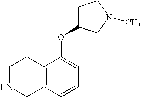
C1NCC2=C(C1)C(OC1CCN(C)C1)=CC=C2
